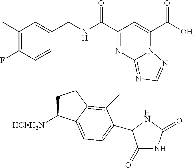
C1(C)=C(F)C=CC(CNC(C2=NC3=NC=NN3C(C([OH])=O)=C2)=O)=C1.C1C([HClH2N])C2=CC=C(C3C(=O)NC(=O)N3)C(C)=C2C1
